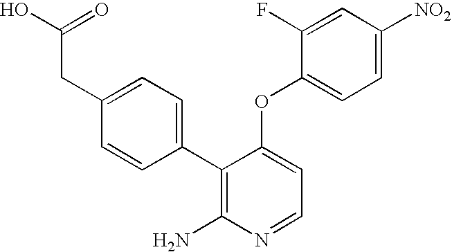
C1(C2=CC=C(CC(=O)O)C=C2)=C(N)N=CC=C1OC1=CC=C([NO2])C=C1F
